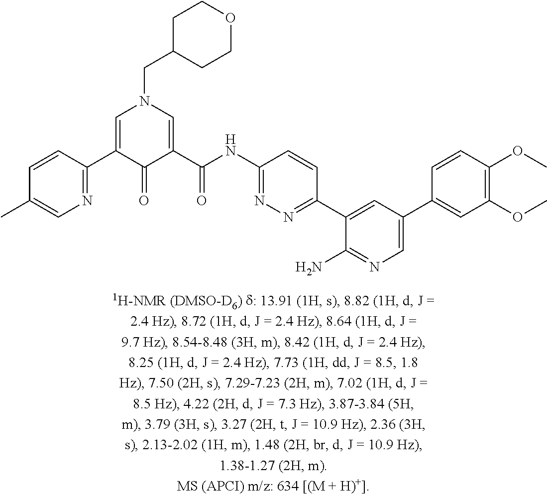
N1=C(C2=CN(CC3CCOCC3)C=C(C(NC3=NN=C(C4=CC(C5=CC(OC)=C(OC)C=C5)=CN=C4N)C=C3)=O)C2=O)C=CC(C)=C1
